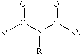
[R]C(N(C([R])=O)[R])=O
